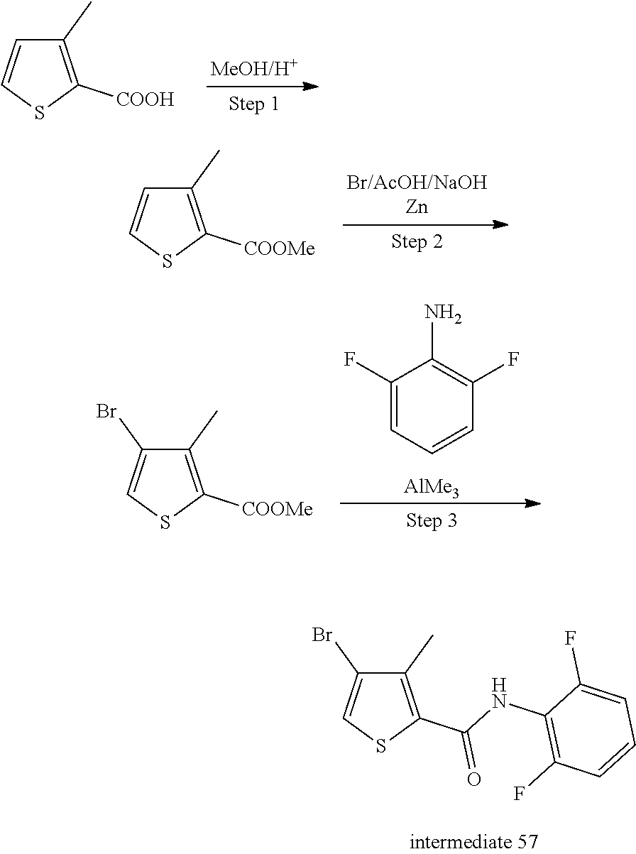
C1(C)=C(C(NC2=C(F)C=CC=C2F)=O)SC=C1Br.C1(C)=C([COOH])SC=C1.C1(C)=C([COOMe])SC=C1.C1(F)=CC=CC(F)=C1N.[AlMe3].C1(C)=C([COOMe])SC=C1Br
